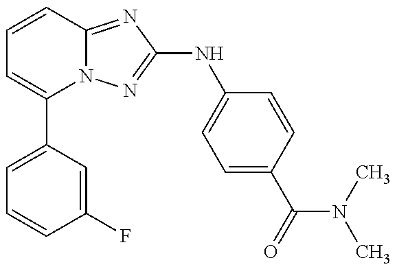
C1(C2=CC=CC(F)=C2)=CC=CC2=NC(NC3=CC=C(C(=O)N(C)C)C=C3)=NN12
